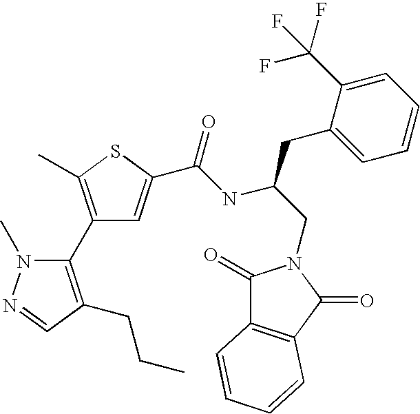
C1(C2=C(C)SC(C(NC(CN3C(=O)C4=C(C3=O)C=CC=C4)CC3=CC=CC=C3C(F)(F)F)=O)=C2)=C(CCC)C=NN1C
